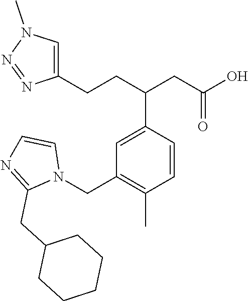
C1(CN2C=CN=C2CC2CCCCC2)=C(C)C=CC(C(CC(O)=O)CCC2=CN(C)N=N2)=C1
